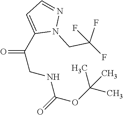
C(=O)(C1=CC=NN1CC(F)(F)F)CNC(OC(C)(C)C)=O
